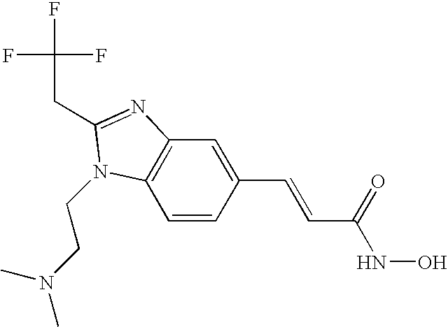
C1=CC(C=CC(=O)NO)=CC2=C1N(CCN(C)C)C(CC(F)(F)F)=N2
